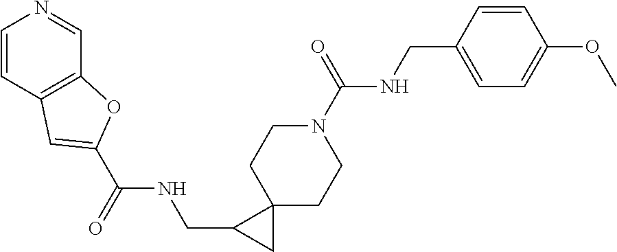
C1=CC2=C(C=N1)OC(C(NCC1CC13CCN(C(NCC1=CC=C(OC)C=C1)=O)CC3)=O)=C2
